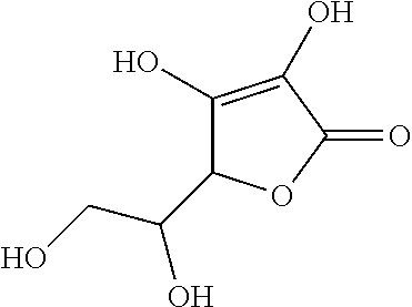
C1(O)=C(O)C(=O)OC1C(CO)O
